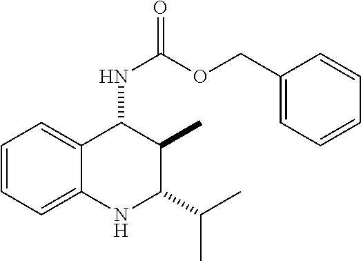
C1=CC=C2C(=C1)C(NC(=O)OCC1=CC=CC=C1)C(C)C(C(C)C)N2
